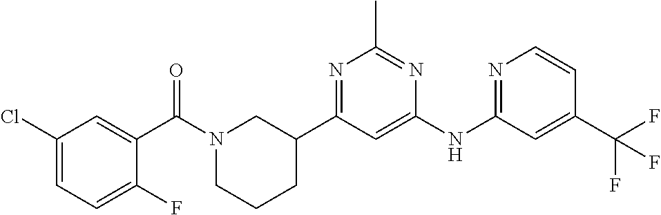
C1=C(C(F)(F)F)C=CN=C1NC1=CC(C2CCCN(C(C3=CC(Cl)=CC=C3F)=O)C2)=NC(C)=N1
